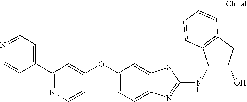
N1=C(C2=CC=NC=C2)C=C(OC2=CC=C3C(=C2)SC(NC2C(O)CC4=C2C=CC=C4)=N3)C=C1
